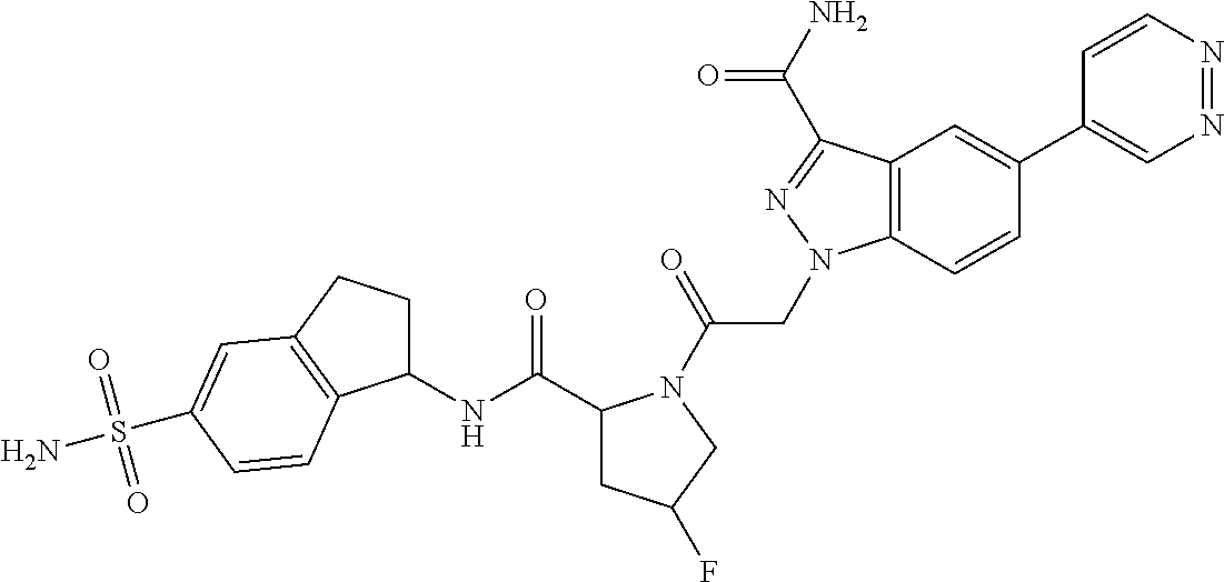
C12=C(C(C(N)=O)=NN1CC(N1C(C(NC3CCC4=C3C=CC(S(N)(=O)=O)=C4)=O)CC(F)C1)=O)C=C(C1=CN=NC=C1)C=C2
